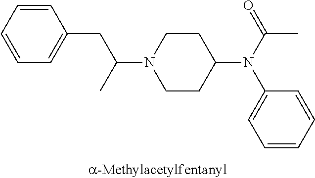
C1=CC(CC(N2CCC(N(C3=CC=CC=C3)C(C)=O)CC2)C)=CC=C1
